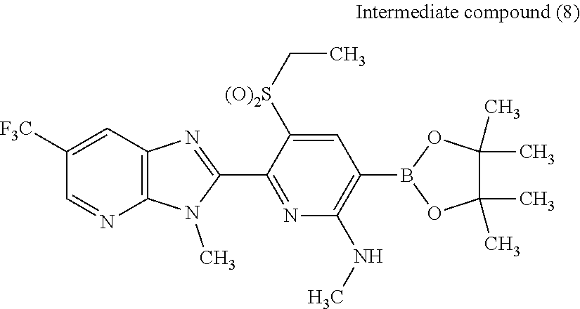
C12=C(C=C([F3C])C=N1)N=C(C1=NC(NC)=C(B3OC(C)(C)C(C)(C)O3)C=C1[(O)2S]CC)N2C
